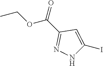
CCOC(C1=NNC(I)=C1)=O
